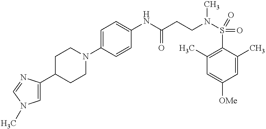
C1(C)=C(S(N(CCC(NC2=CC=C(N3CCC(C4=CN(C)C=N4)CC3)C=C2)=O)C)(=O)=O)C(C)=CC([OMe])=C1
